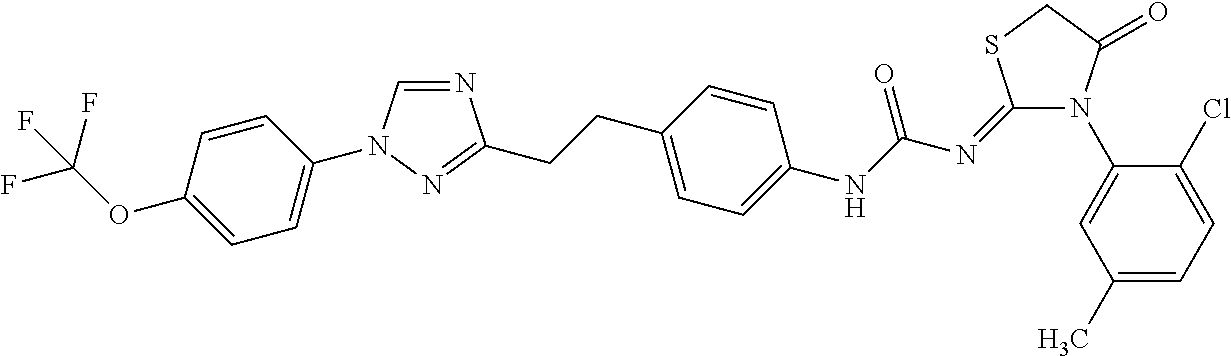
N1=CN(C2=CC=C(OC(F)(F)F)C=C2)N=C1CCC1=CC=C(NC(N=C2N(C3=CC(C)=CC=C3Cl)C(=O)CS2)=O)C=C1
